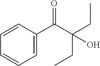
C1=CC(C(C(CC)(CC)O)=O)=CC=C1
